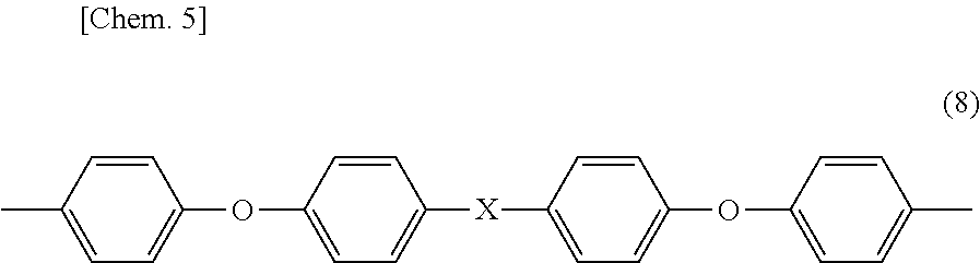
C1=CC(C)=CC=C1OC1=CC=C([X]C2=CC=C(OC3=CC=C(C)C=C3)C=C2)C=C1
